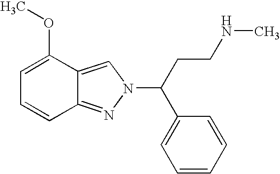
C1=C(OC)C2=CN(C(C3=CC=CC=C3)CCNC)N=C2C=C1
